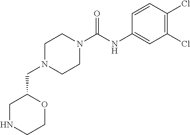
C1NCCOC1CN1CCN(C(NC2=CC(Cl)=C(Cl)C=C2)=O)CC1
